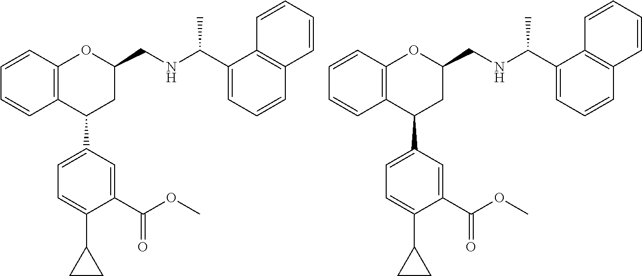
C12=C(C(C3=CC=C(C4CC4)C(C(OC)=O)=C3)CC(CNC(C)C3=CC=CC4=C3C=CC=C4)O1)C=CC=C2.C12=C(C(C3=CC=C(C4CC4)C(C(OC)=O)=C3)CC(CNC(C)C3=CC=CC4=C3C=CC=C4)O1)C=CC=C2
